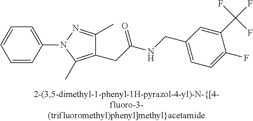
C1=CC(N2C(C)=C(CC(NCC3=CC=C(F)C(C(F)(F)F)=C3)=O)C(C)=N2)=CC=C1
